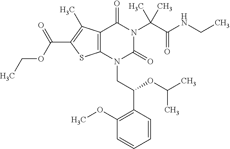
C12=C(C(C)=C(C(OCC)=O)S1)C(=O)N(C(C(=O)NCC)(C)C)C(=O)N2CC(C1=C(OC)C=CC=C1)OC(C)C
